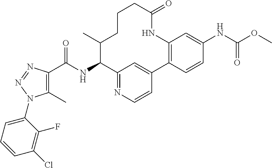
C1(C)=C(C(NC2C3=NC=CC(=C3)C3=C(NC(=O)CCCC2C)C=C(NC(OC)=O)C=C3)=O)N=NN1C1=CC=CC(Cl)=C1F
